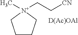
C1CC[N+](C)(CC[CN])C1.[D(Ac)OAl]
